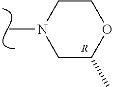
C1C(C)OCCN1C.[R]
